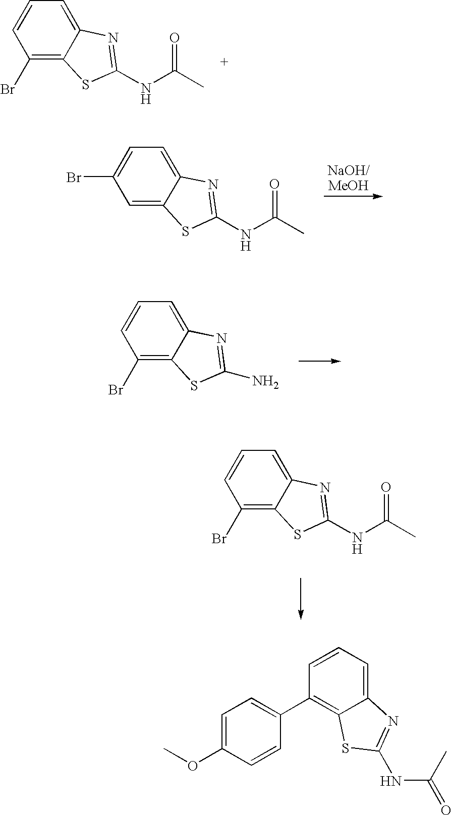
C12=CC=CC(Br)=C1SC(NC(C)=O)=N2.C12=CC=C(Br)C=C1SC(NC(C)=O)=N2.C12=CC=CC(Br)=C1SC(N)=N2.C12=CC=CC(Br)=C1SC(NC(C)=O)=N2.C12=CC=CC(C3=CC=C(OC)C=C3)=C1SC(NC(C)=O)=N2
